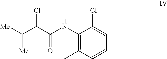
C1(NC(C(C([Me])[Me])Cl)=O)=C(C)C=CC=C1Cl
